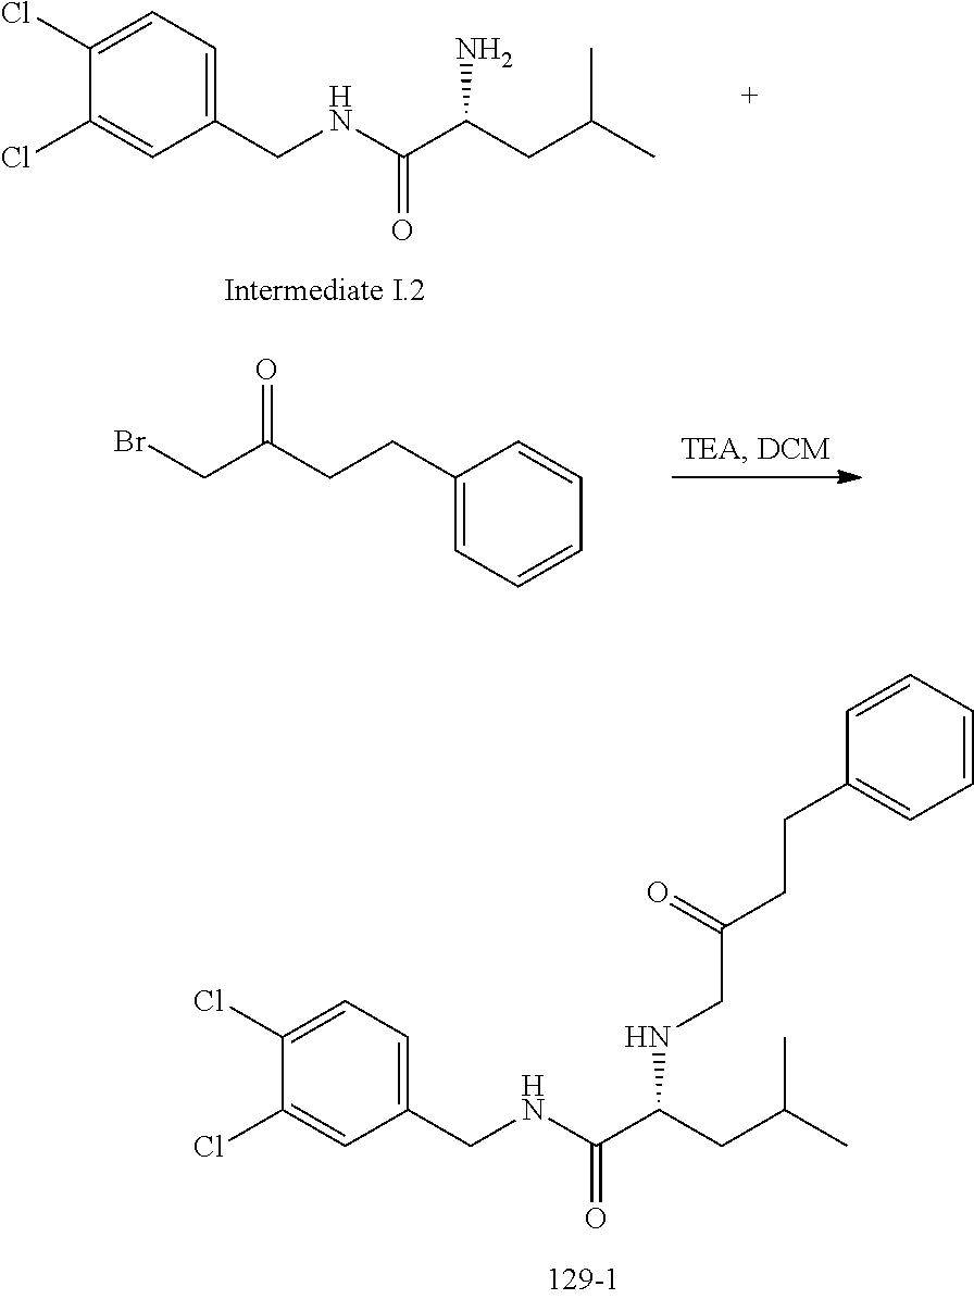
C1(CCC(CBr)=O)=CC=CC=C1.C1(CNC(C(CC(C)C)NCC(CCC2=CC=CC=C2)=O)=O)=CC=C(Cl)C(Cl)=C1.C1(CNC(C(CC(C)C)N)=O)=CC=C(Cl)C(Cl)=C1
